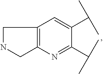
N1=C(C(C)C)C(C(C)C)=CC2=C1CNC2
